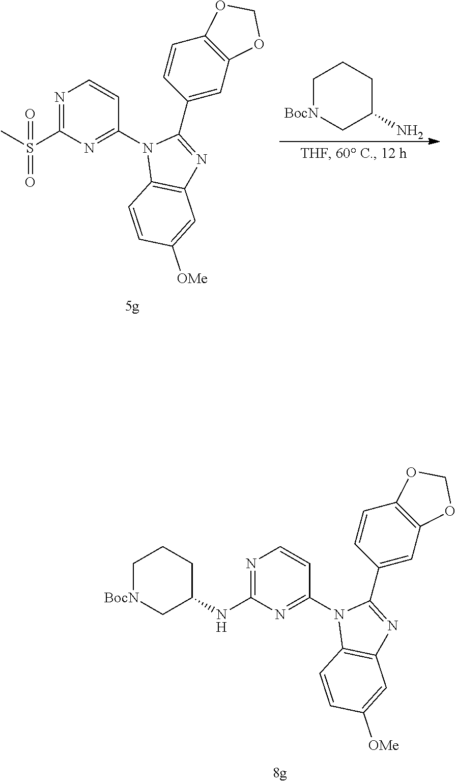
N1=C(NC2CCC[BocN]C2)N=C(N2C3=C(N=C2C2=CC4=C(C=C2)OCO4)C=C([OMe])C=C3)C=C1.C1[BocN]CC(N)CC1.N1=C(S(C)(=O)=O)N=C(N2C3=C(N=C2C2=CC4=C(C=C2)OCO4)C=C([OMe])C=C3)C=C1
